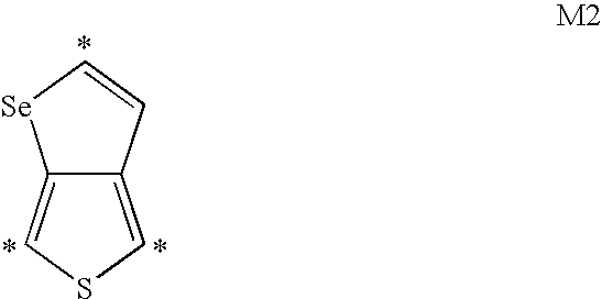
C12=CSC=C1C=C[Se]2
